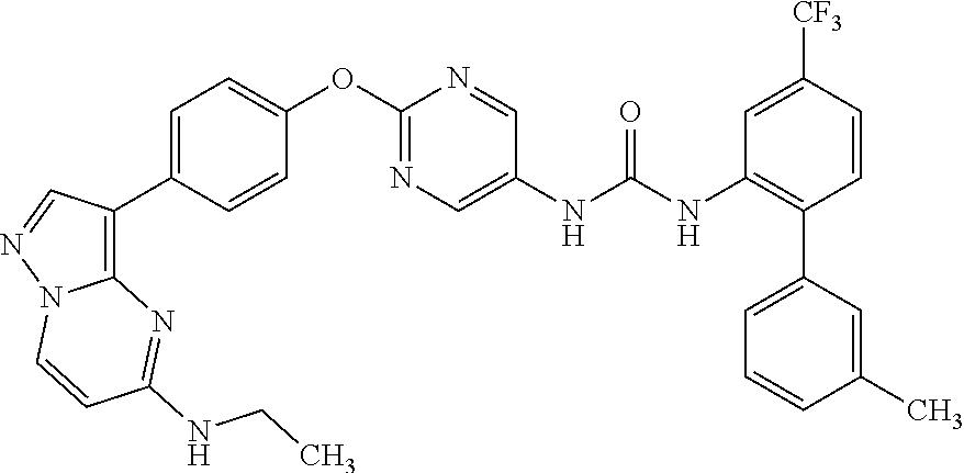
C1=C(C2=C3N(N=C2)C=CC(NCC)=N3)C=CC(OC2=NC=C(NC(NC3=C(C4=CC=CC(C)=C4)C=CC([CF3])=C3)=O)C=N2)=C1
